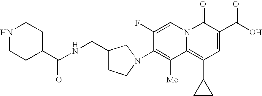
N1CCC(C(NCC2CCN(C3=C([Me])C4=C(C5CC5)C=C(C(O)=O)C(=O)N4C=C3F)C2)=O)CC1
